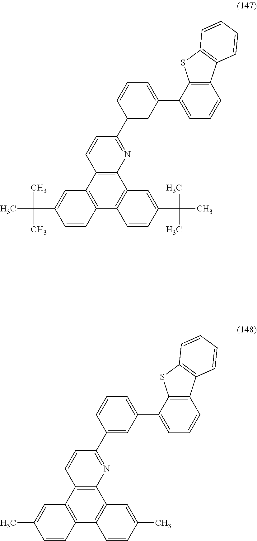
C1(C2=NC3=C(C4=C(C5=C3C=C(C(C)(C)C)C=C5)C=CC(C(C)(C)C)=C4)C=C2)=CC(C2=CC=CC3=C2SC2=C3C=CC=C2)=CC=C1.C1(C2=NC3=C(C4=C(C5=C3C=C(C)C=C5)C=CC(C)=C4)C=C2)=CC(C2=CC=CC3=C2SC2=C3C=CC=C2)=CC=C1
